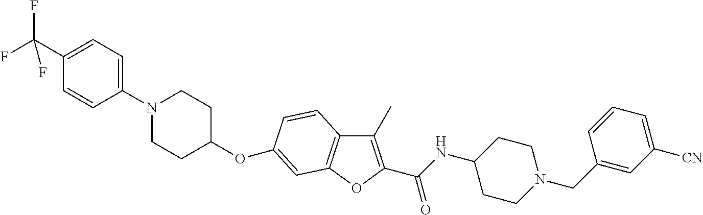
N1(C2=CC=C(C(F)(F)F)C=C2)CCC(OC2=CC3=C(C(C)=C(C(NC4CCN(CC5=CC([CN])=CC=C5)CC4)=O)O3)C=C2)CC1
